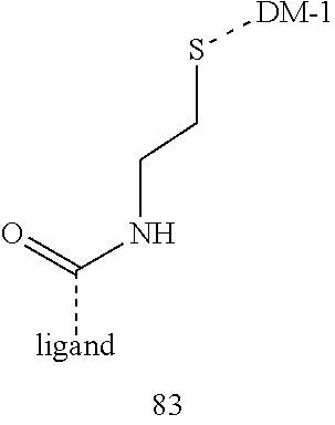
C(NCCS[DM-1])([ligand])=O
